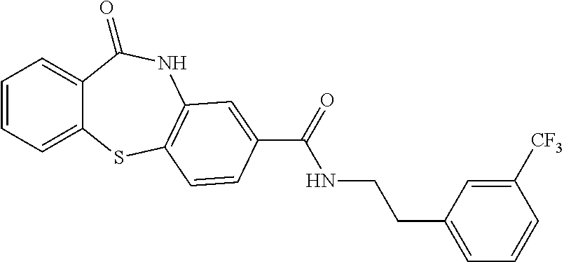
C1=CC=C2C(=C1)C(=O)NC1=C(S2)C=CC(C(=O)NCCC2=CC=CC([CF3])=C2)=C1
